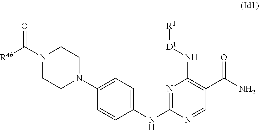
C1=CC(NC2=NC(N[D1][R1])=C(C(N)=O)C=N2)=CC=C1N1CCN(C(=O)[R4b])CC1
